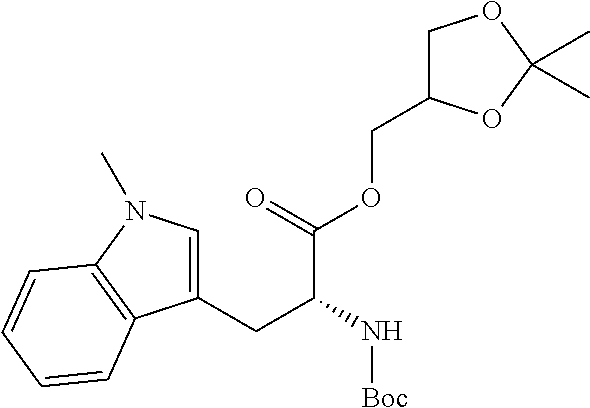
C1(CC(N[Boc])C(=O)OCC2COC(C)(C)O2)=CN(C)C2=C1C=CC=C2
